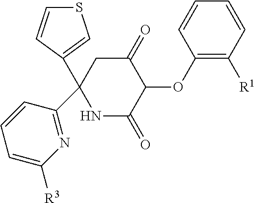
C1(OC2C(=O)CC(C3=NC([R3])=CC=C3)(C3=CSC=C3)NC2=O)=C([R1])C=CC=C1
